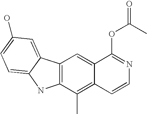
C12=C(C(C)=C3C(=C1)C(OC(C)=O)=NC=C3)NC1=CC=C(O)C=C21
